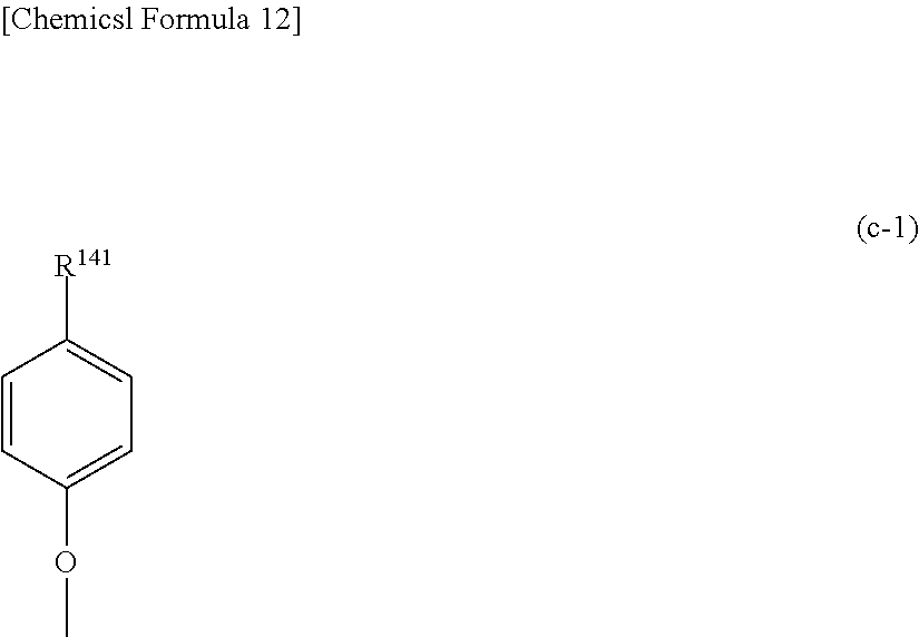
C1=CC(OC)=CC=C1[R141]
